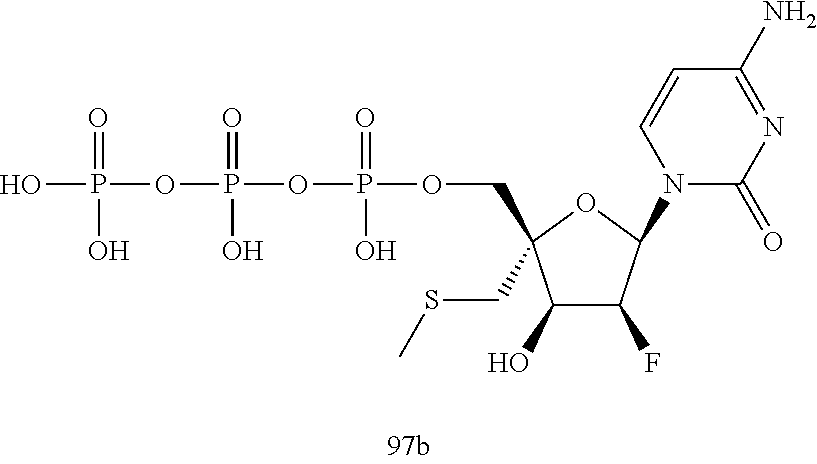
OP(=O)(O)OP(=O)(O)OP(=O)(O)OCC1(CSC)C(O)C(F)C(N2C(=O)N=C(N)C=C2)O1
